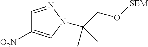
C1=NN(C(CO[SEM])(C)C)C=C1[O2N]
